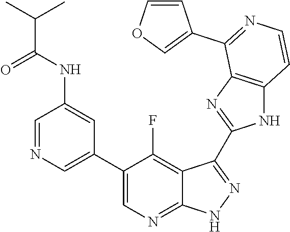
C1=NC=C(C2=CN=C3C(=C2F)C(C2=NC4=C(N2)C=CN=C4C2=COC=C2)=N[N H]3)C=C1NC(C(C)C)=O
